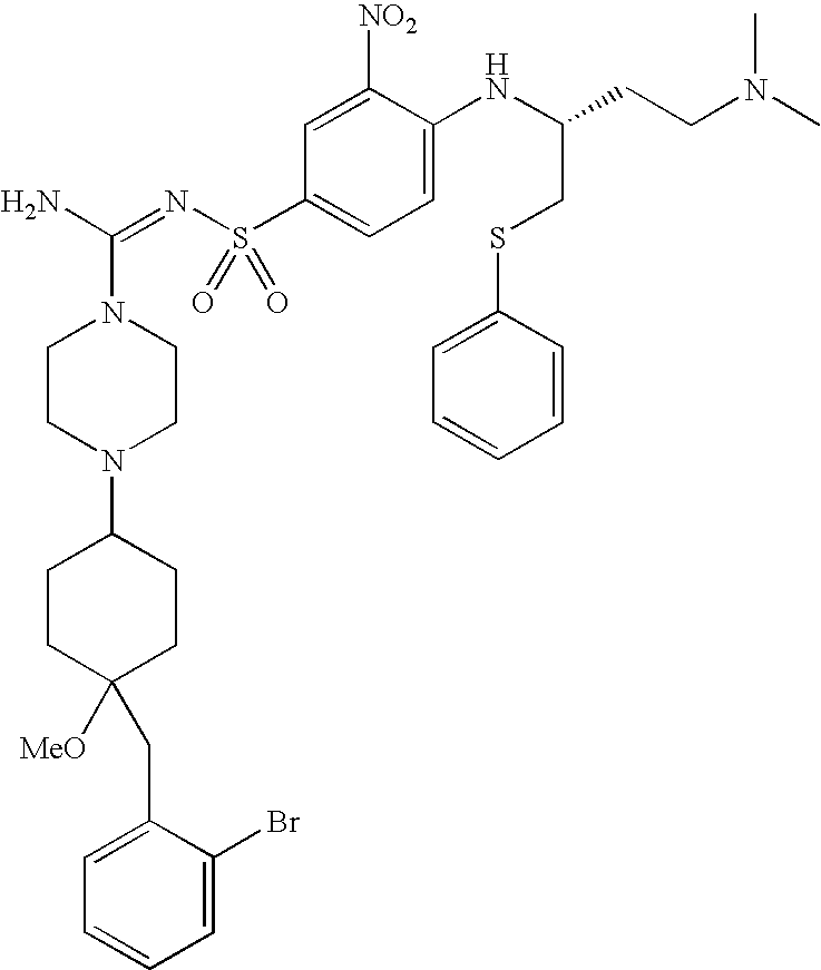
C1CN(C2CCC([MeO])(CC3=CC=CC=C3Br)CC2)CCN1C(N)=NS(C1=CC=C(NC(CSC2=CC=CC=C2)CCN(C)C)C([NO2])=C1)(=O)=O
